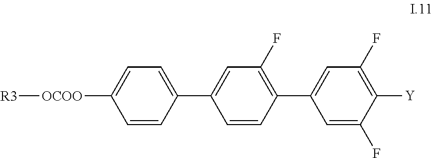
[R3][OCOO]C1=CC=C(C2=CC(F)=C(C3=CC(F)=C([Y])C(F)=C3)C=C2)C=C1
